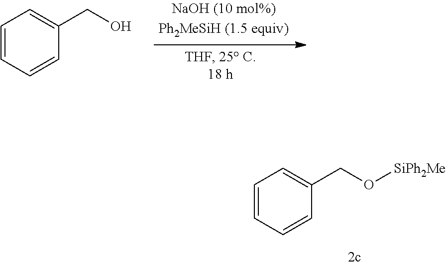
C1=CC=CC(CO)=C1.C1=CC=CC(CO[SiPh2Me])=C1
